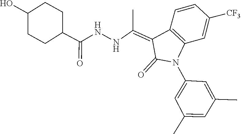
C1=C(C)C=C(C)C=C1N1C2=C(C=CC([CF3])=C2)C(=C(C)NNC(=O)C2CCC(O)CC2)C1=O
